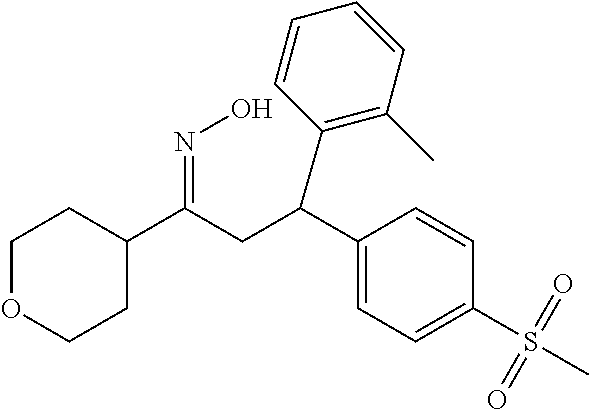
C1OCCC(C(CC(C2=C(C)C=CC=C2)C2=CC=C(S(C)(=O)=O)C=C2)=NO)C1
